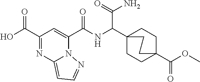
C1(C(=O)O)=NC2=CC=NN2C(C(NC(C23CCC(C(OC)=O)(CC2)CC3)C(N)=O)=O)=C1
